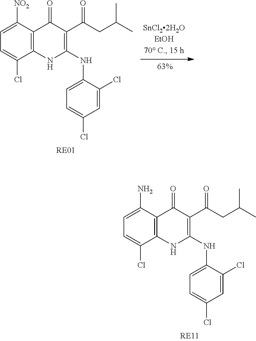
C1=C([NO2])C2=C(C(Cl)=C1)NC(NC1=CC=C(Cl)C=C1Cl)=C(C(CC(C)C)=O)C2=O.C1=C(N)C2=C(C(Cl)=C1)NC(NC1=CC=C(Cl)C=C1Cl)=C(C(CC(C)C)=O)C2=O
